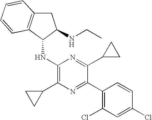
C1(Cl)=CC(Cl)=C(C2=NC(C3CC3)=C(NC3C(NCC)CC4=C3C=CC=C4)N=C2C2CC2)C=C1
